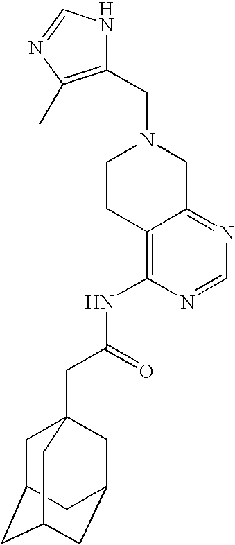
C1(CN2CCC3=C(NC(CC45CC6CC(CC(C4)C6)C5)=O)N=CN=C3C2)=C(C)N=CN1
